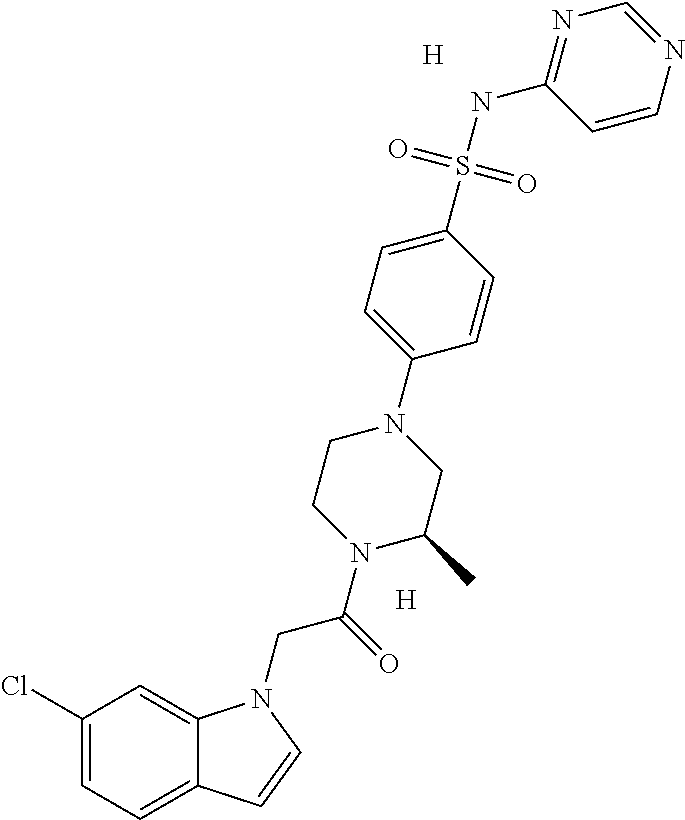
C1(Cl)=CC=C2C(=C1)N(CC(=O)N1CCN(C3=CC=C(S(NC4=NC=NC=C4)(=O)=O)C=C3)CC1C)C=C2.[H].[H]
